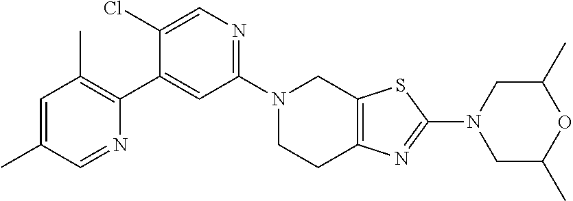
N1(C2=NC=C(Cl)C(C3=C(C)C=C(C)C=N3)=C2)CCC2=C(C1)SC(N1CC(C)OC(C)C1)=N2
